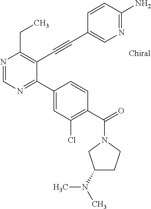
N1=CN=C(C2=CC(Cl)=C(C(=O)N3CCC(N(C)C)C3)C=C2)C(C#CC2=CN=C(N)C=C2)=C1CC
